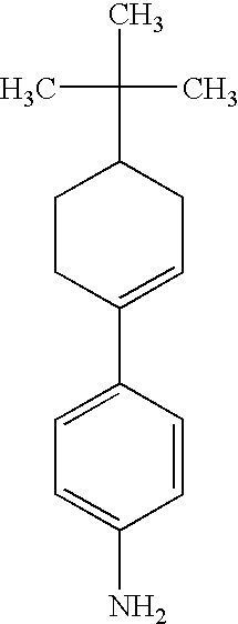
C1CC(C2=CC=C(N)C=C2)=CCC1C(C)(C)C
